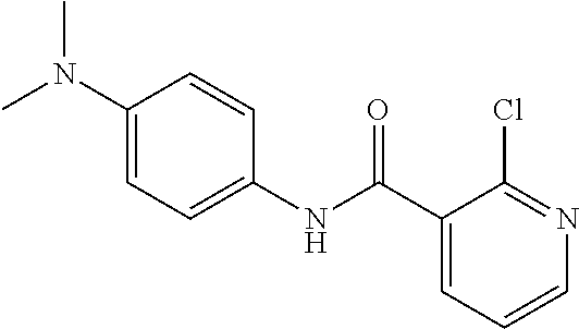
C1(C(NC2=CC=C(N(C)C)C=C2)=O)=CC=CN=C1Cl
